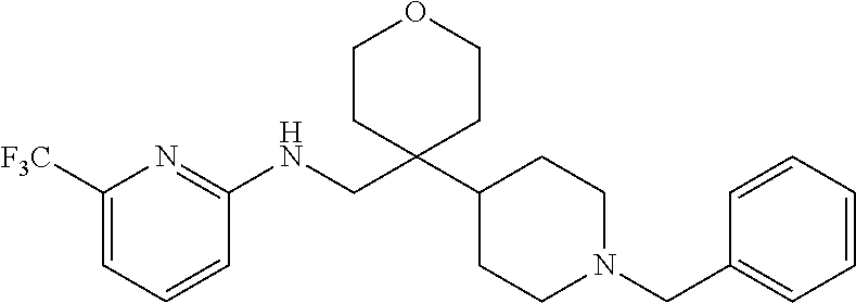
C1([F3C])=CC=CC(NCC2(C3CCN(CC4=CC=CC=C4)CC3)CCOCC2)=N1
